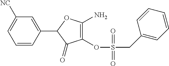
C1(=O)C(OS(CC2=CC=CC=C2)(=O)=O)=C(N)OC1C1=CC([CN])=CC=C1
